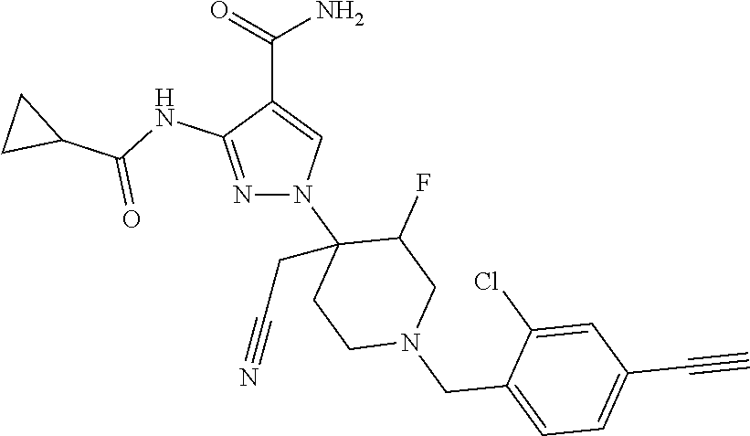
N1=C(NC(C2CC2)=O)C(C(=O)N)=CN1C1(CC#N)CCN(CC2=CC=C(C#C)C=C2Cl)CC1F
